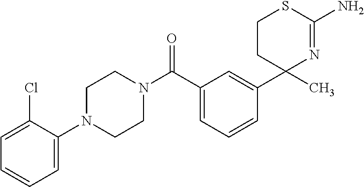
C1CC(C)(C2=CC(C(N3CCN(C4=CC=CC=C4Cl)CC3)=O)=CC=C2)N=C(N)S1
